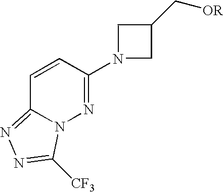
N1(C2=NN3C(=NN=C3[CF3])C=C2)CC(C[OR])C1
